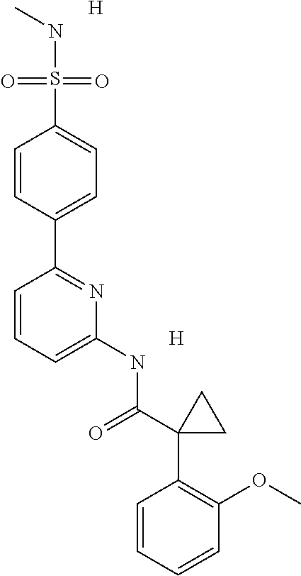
[H].N(S(=O)(=O)C1=CC=C(C2=NC(NC(=O)C3(C4=C(OC)C=CC=C4)CC3)=CC=C2)C=C1)C.[H]
